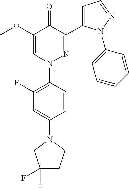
C1(F)=C(N2N=C(C3=CC=NN3C3=CC=CC=C3)C(=O)C(OC)=C2)C=CC(N2CC(F)(F)CC2)=C1
